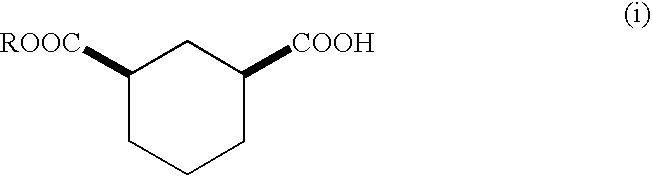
C1([ROOC])CCCC([COOH])C1
